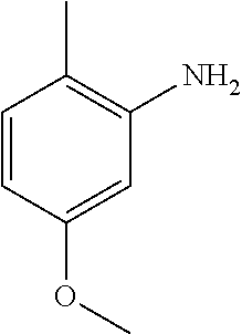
C1=CC(OC)=CC(N)=C1C
